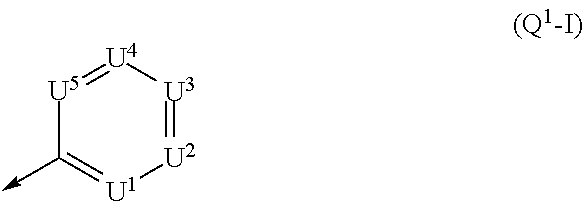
[U2]1=[U3][U4]=[U5]C(->C)=[U1]1
